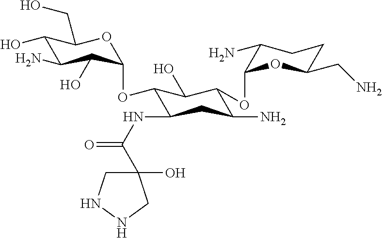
C1(O)C(N)C(O)C(OC2C(NC(=O)C3(O)CNNC3)CC(N)C(OC3C(N)CCC(CN)O3)C2O)OC1CO
